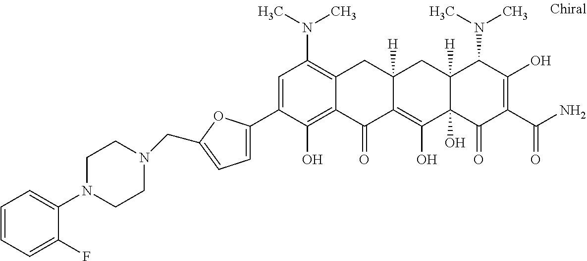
C12([H])C(O)(C(=O)C(C(N)=O)=C(O)C1N(C)C)C(O)=C1C([H])(C2)CC2=C(N(C)C)C=C(C3=CC=C(CN4CCN(C5=CC=CC=C5F)CC4)O3)C(O)=C2C1=O
